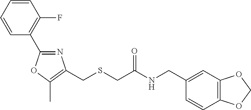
C1=CC(F)=C(C2=NC(CSCC(=O)NCC3=CC4=C(C=C3)OCO4)=C(C)O2)C=C1
